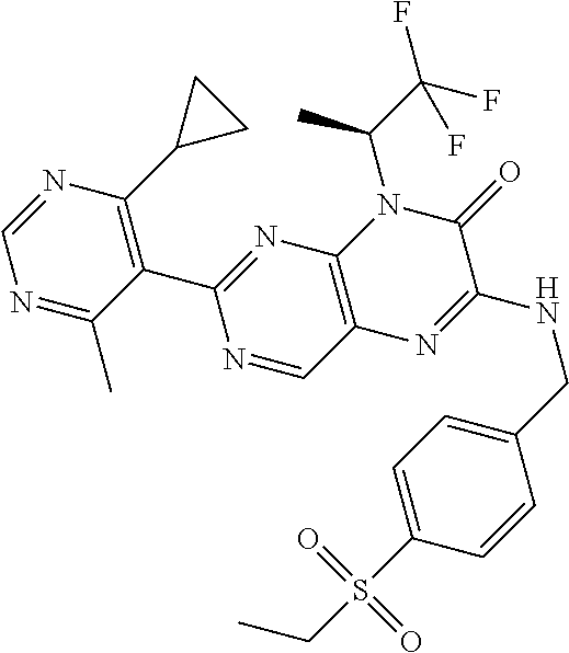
N1=C(C)C(C2=NC3=C(C=N2)N=C(NCC2=CC=C(S(CC)(=O)=O)C=C2)C(=O)N3C(C(F)(F)F)C)=C(C2CC2)N=C1
